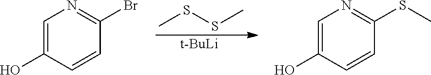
CSSC.[t-BuLi].C1=C(O)C=CC(Br)=N1.C1=C(O)C=CC(SC)=N1
